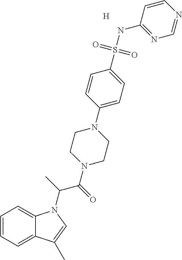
C1=CC=C2C(=C1)N(C(C(N1CCN(C3=CC=C(S(NC4=NC=NC=C4)(=O)=O)C=C3)CC1)=O)C)C=C2C.[H]
